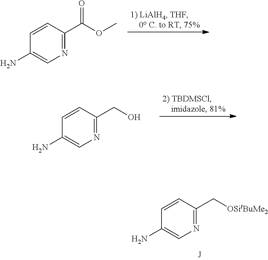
C1(N)=CN=C(C(OC)=O)C=C1.C1(N)=CN=C(CO)C=C1.C1(N)=CN=C(C[OSitBuMe2])C=C1
